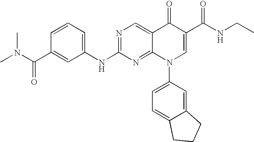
C1=CC=C(NC2=NC=C3C(=N2)N(C2=CC=C4C(=C2)CCC4)C=C(C(NCC)=O)C3=O)C=C1C(N(C)C)=O
